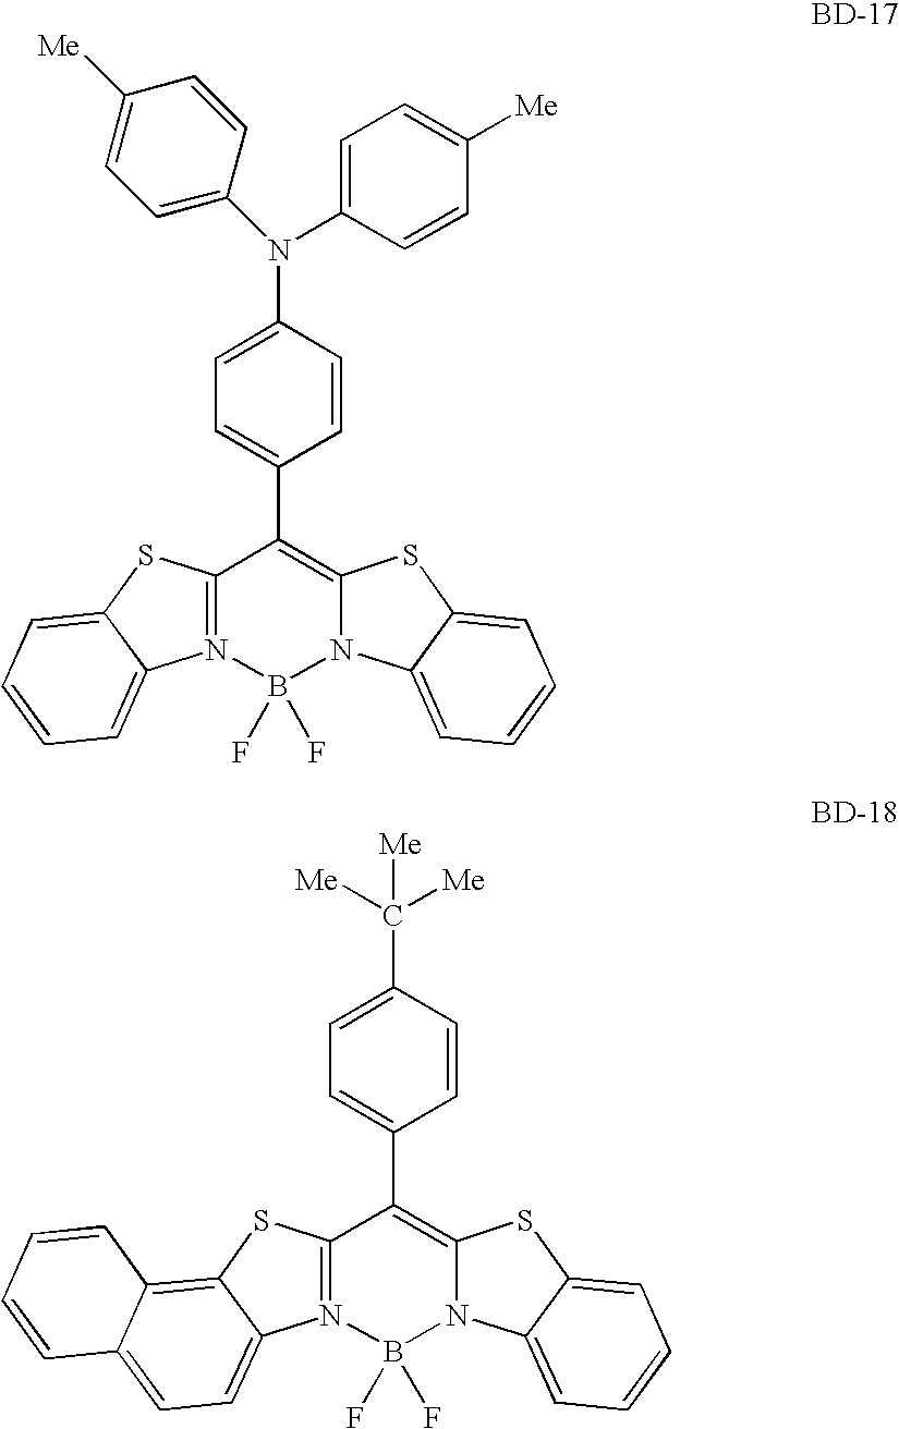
N12=C(SC3=CC=CC=C13)C(C1=CC=C(N(C3=CC=C([Me])C=C3)C3=CC=C([Me])C=C3)C=C1)=C1N(B2(F)F)C2=CC=CC=C2S1.N12=C(SC3=C4C(=CC=C13)C=CC=C4)C(C1=CC=C(C([Me])([Me])[Me])C=C1)=C1N(B2(F)F)C2=CC=CC=C2S1
